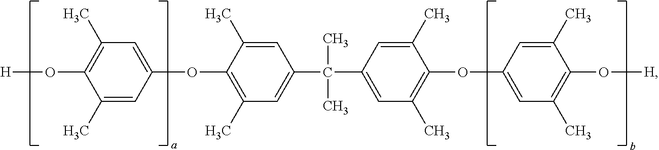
C1=C(C)C(OC2=CC(C)=C(O[H])C(C)=C2)=C(C)C=C1C(C)(C)C1=CC(C)=C(OC2=CC(C)=C(O[H])C(C)=C2)C(C)=C1
